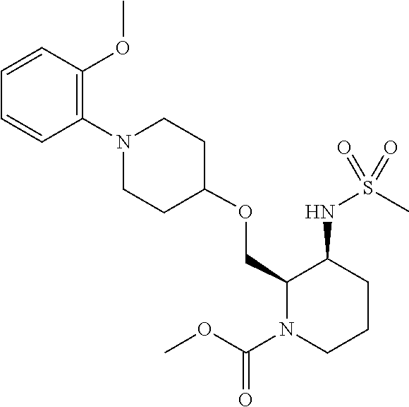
C1(OCC2C(NS(C)(=O)=O)CCCN2C(OC)=O)CCN(C2=C(OC)C=CC=C2)CC1
